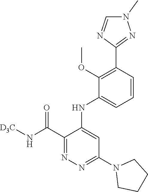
C1(C(N[D3C])=O)=NN=C(N2CCCC2)C=C1NC1=CC=CC(C2=NN(C)C=N2)=C1OC
